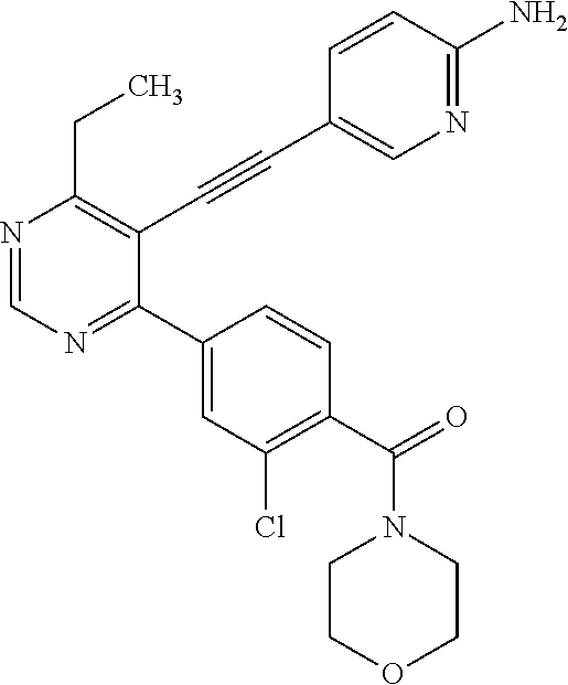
N1=CN=C(C2=CC(Cl)=C(C(=O)N3CCOCC3)C=C2)C(C#CC2=CN=C(N)C=C2)=C1CC
